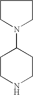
C1CN(C2CCNCC2)CC1
